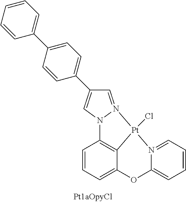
C1=CC=C2C3=C1N1N(=CC(C4=CC=C(C5=CC=CC=C5)C=C4)=C1)[Pt]3(Cl)N1=CC=CC=C1O2
